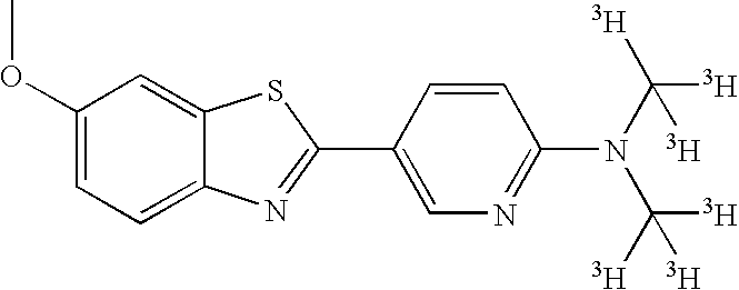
C1(OC)=CC=C2C(=C1)SC(C1=CN=C(N(C([T])([T])[T])C([T])([T])[T])C=C1)=N2
